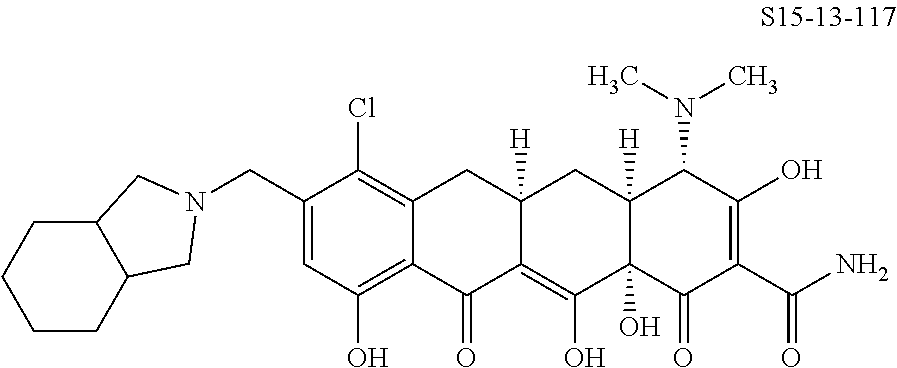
C1(CN2CC3CCCCC3C2)=CC(O)=C2C(=C1Cl)CC1([H])C(=C(O)C3(O)C([H])(C1)C(N(C)C)C(O)=C(C(N)=O)C3=O)C2=O
